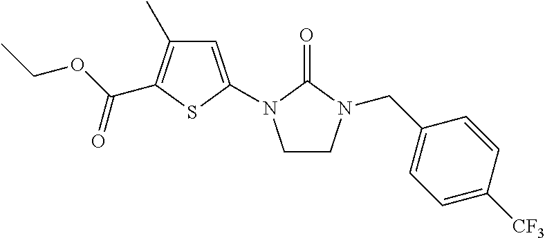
C1=C(N2CCN(CC3=CC=C([CF3])C=C3)C2=O)SC(C(OCC)=O)=C1C
